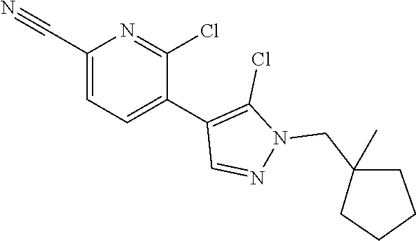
C1(C#N)=CC=C(C2=C(Cl)N(CC3(C)CCCC3)N=C2)C(Cl)=N1
